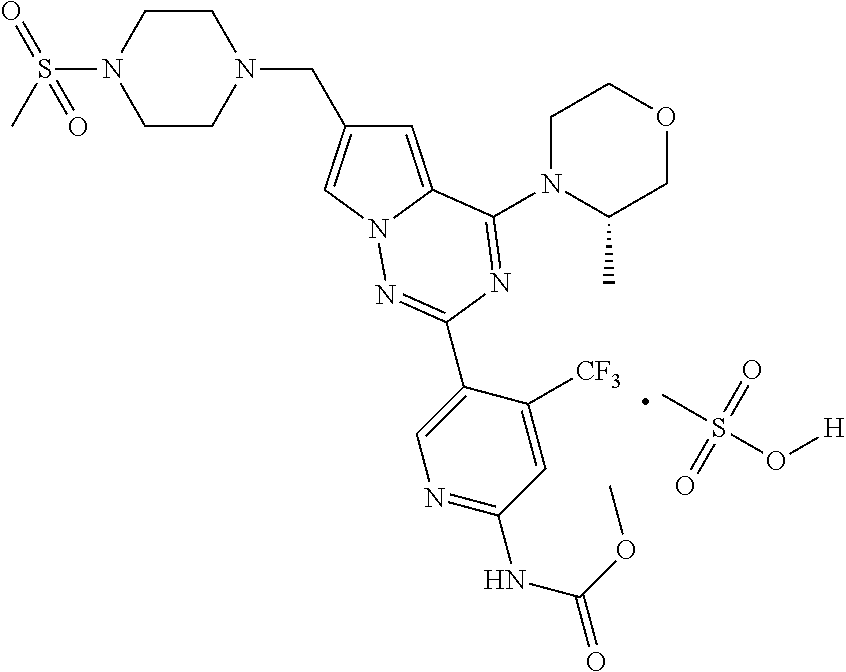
CS(=O)(=O)O[H].C1=C2N(C=C1CN1CCN(S(C)(=O)=O)CC1)N=C(C1=CN=C(NC(=O)OC)C=C1[CF3])N=C2N1C(C)COCC1
